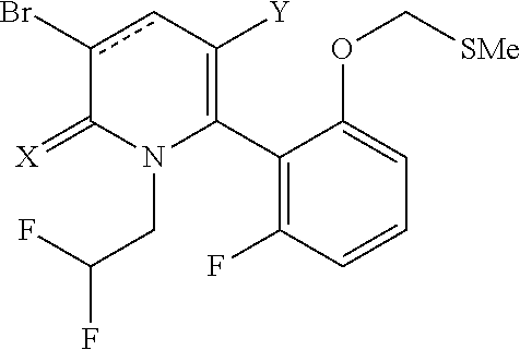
C1(C2=C([Y])cc(Br)C(=[X])N2CC(F)F)=C(F)C=CC=C1OC[SMe]
